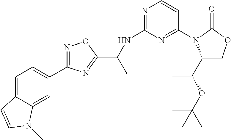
C1=C2C(=CC(C3=NOC(C(NC4=NC=CC(N5C(C(OC(C)(C)C)C)COC5=O)=N4)C)=N3)=C1)N(C)C=C2
